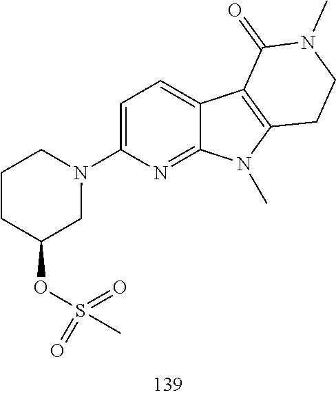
C1=C(N2CCCC(OS(C)(=O)=O)C2)N=C2C(=C1)C1=C(N2C)CCN(C)C1=O
